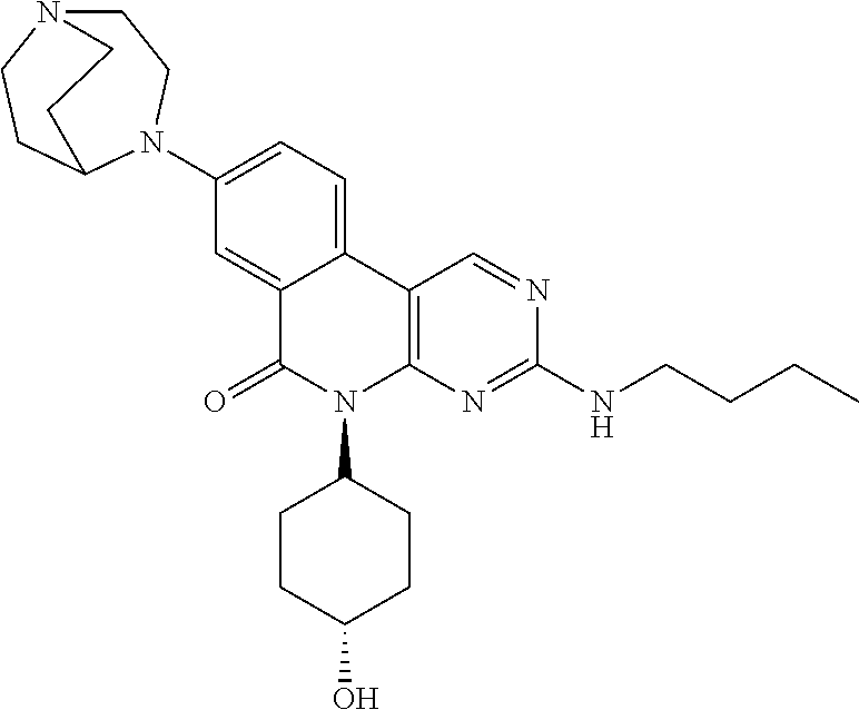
C12=CC(N3C4CCN(CC3)CC4)=CC=C1C1=C(N(C3CCC(O)CC3)C2=O)N=C(NCCCC)N=C1
